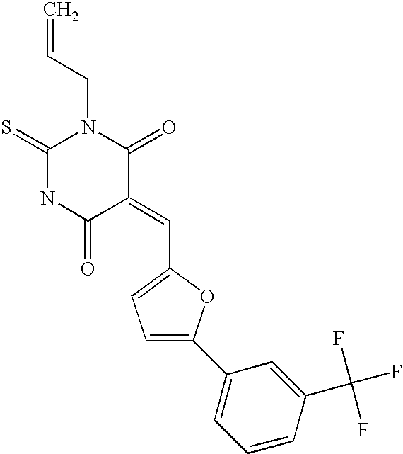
C1(=S)NC(=O)C(=CC2=CC=C(C3=CC=CC(C(F)(F)F)=C3)O2)C(=O)N1CC=C
